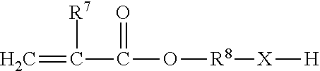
C=C([R7])C(=O)O[R8][X][H]
